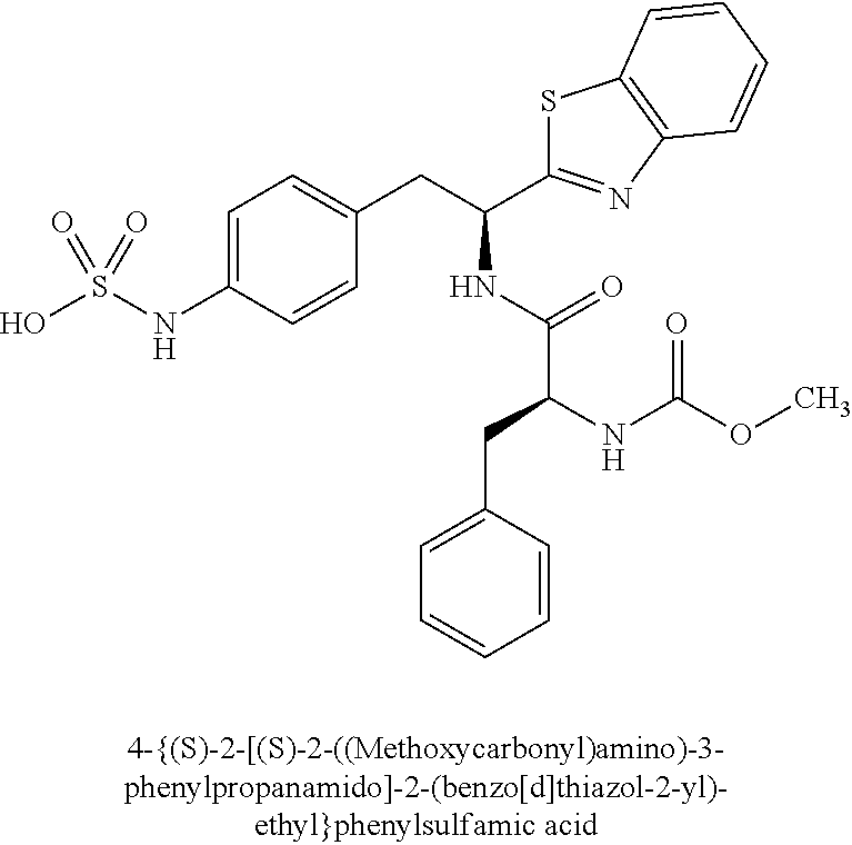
OS(NC1=CC=C(CC(C2=NC3=C(S2)C=CC=C3)NC(C(NC(OC)=O)CC2=CC=CC=C2)=O)C=C1)(=O)=O
